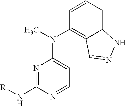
[R]NC1=NC(N(C)C2=C3C(=CC=C2)NN=C3)=CC=N1
